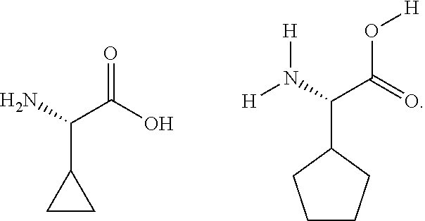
C(C1CC1)(N)C(O)=O.C(C1CCCC1)(N([H])[H])C(=O)O[H]
